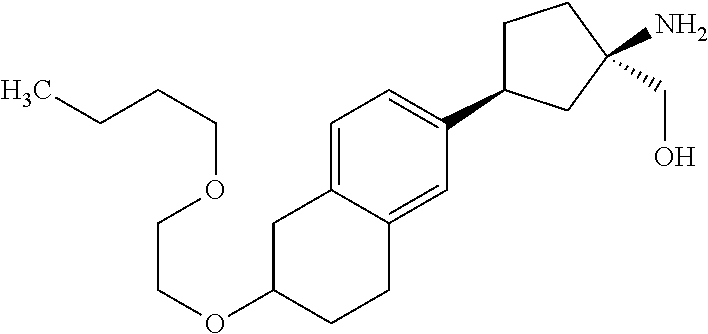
C1=C2C(=CC(C3CCC(CO)(N)C3)=C1)CCC(OCCOCCCC)C2
